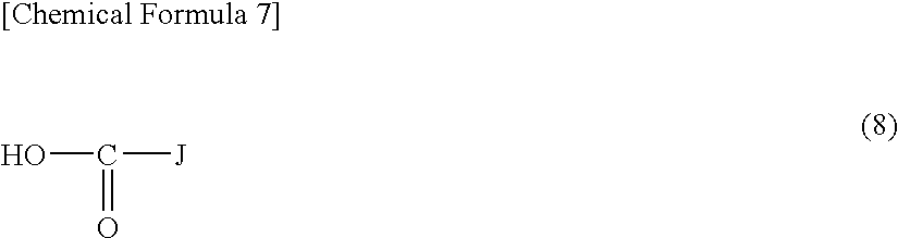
OC(=O)[J]
